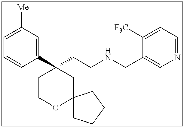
C1(C2(CCNCC3=CN=CC=C3[F3C])CCOC3(C2)CCCC3)=CC([Me])=CC=C1
